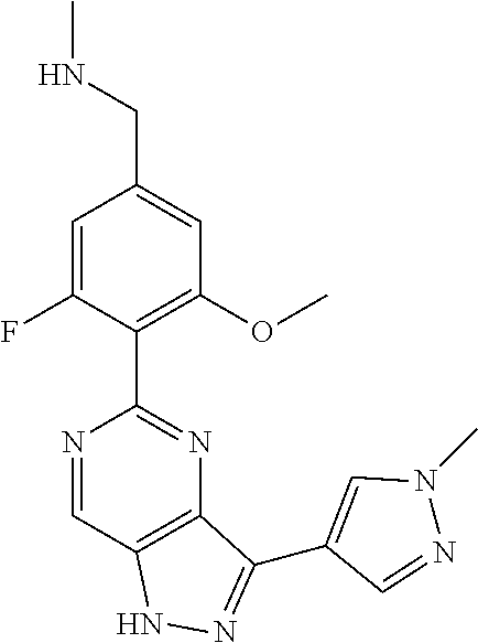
C12=C(C=NC(C3=C(OC)C=C(CNC)C=C3F)=N1)NN=C2C1=CN(C)N=C1
